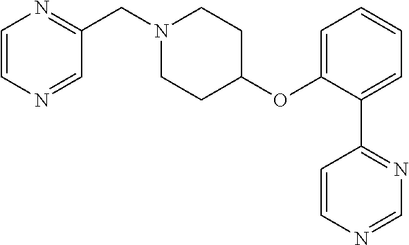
C1=CN=CC(CN2CCC(OC3=CC=CC=C3C3=NC=NC=C3)CC2)=N1
